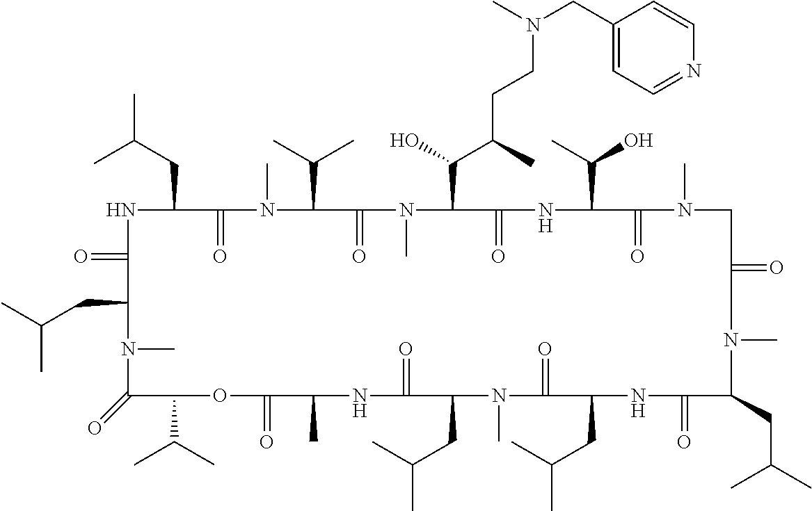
N1C(=O)C(CC(C)C)N(C)C(=O)C(C(C)C)OC(=O)C(C)NC(=O)C(CC(C)C)N(C)C(=O)C(CC(C)C)NC(=O)C(CC(C)C)N(C)C(=O)CN(C)C(=O)C(C(C)O)NC(=O)C(C(O)C(CCN(CC2=CC=NC=C2)C)C)N(C)C(=O)C(C(C)C)N(C)C(=O)C1CC(C)C
